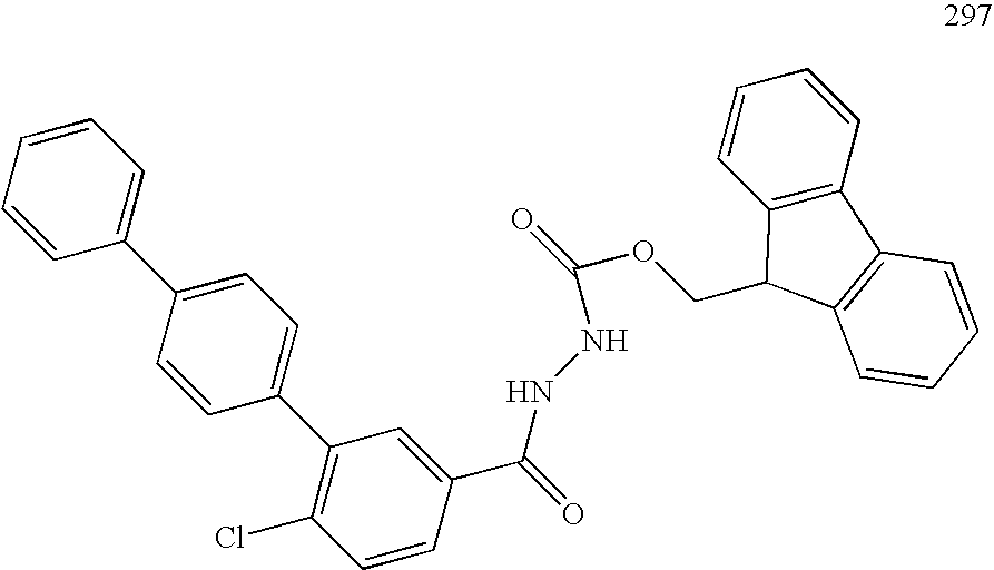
C1=CC=CC(C2=CC=C(C3=C(Cl)C=CC(C(NNC(OCC4C5=C(C=CC=C5)C5=C4C=CC=C5)=O)=O)=C3)C=C2)=C1
